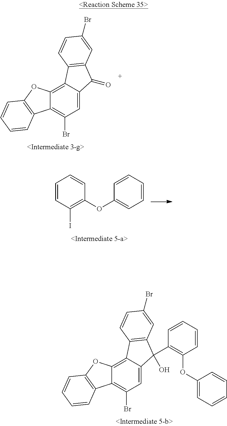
C1=C2C(=C3C(=C1Br)C1=C(O3)C=CC=C1)C1=C(C2=O)C=C(Br)C=C1.O(C1=CC=CC=C1)C1=C(I)C=CC=C1.C1=C2C(=C3C(=C1Br)C1=C(O3)C=CC=C1)C1=C(C2(C2=C(OC3=CC=CC=C3)C=CC=C2)O)C=C(Br)C=C1
